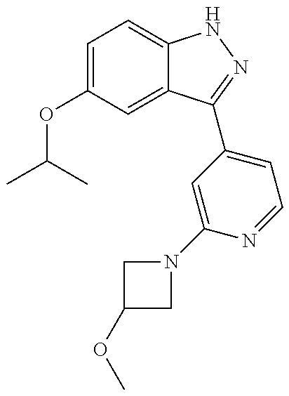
CC(C)OC1=CC=C2C(=C1)C(C1=CC=NC(N3CC(OC)C3)=C1)=NN2
